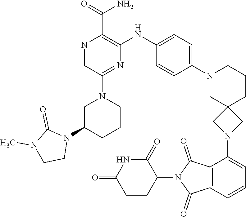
C12=C(C=CC=C1N1CC3(CN(C4=CC=C(NC5=C(C(=O)N)N=CC(N6CCCC(N7C(=O)N(C)CC7)C6)=N5)C=C4)CCC3)C1)C(=O)N(C1CCC(=O)NC1=O)C2=O
